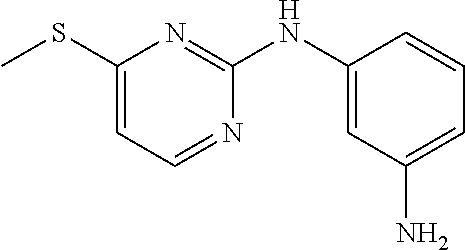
C1(SC)=CC=NC(NC2=CC(N)=CC=C2)=N1
